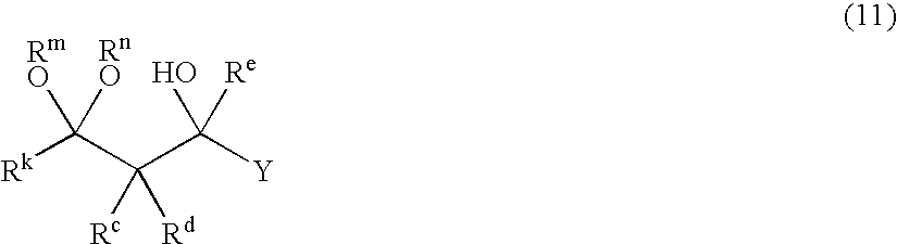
[Rk]C(C(C([Y])(O)[Re])([Rc])[Rd])([RmO])[RnO]
